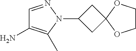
C1=NN(C2CC3(C2)OCCO3)C(C)=C1N
